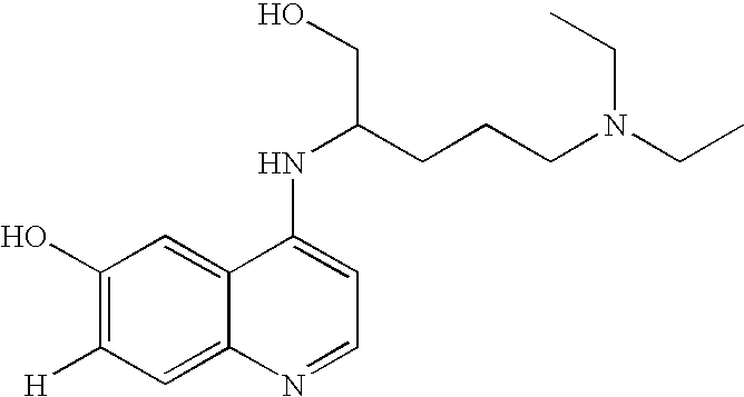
C1(O)=C([H])C=C2C(=C1)C(NC(CCCN(CC)CC)CO)=CC=N2
